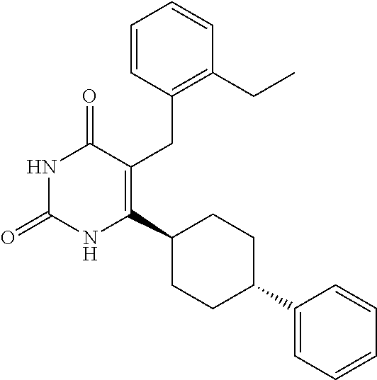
C1=CC(CC2=C(C3CCC(C4=CC=CC=C4)CC3)NC(=O)NC2=O)=C(CC)C=C1
